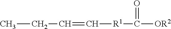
CCC=C[R1]C([OR2])=O
